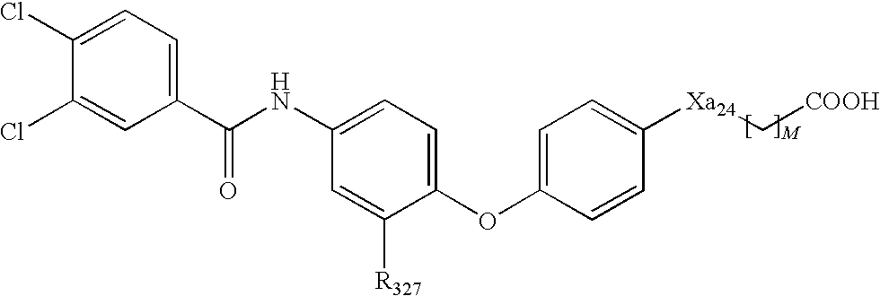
C1(NC(C2=CC=C(Cl)C(Cl)=C2)=O)=CC=C(OC2=CC=C([Xa24]C[COOH])C=C2)C([R327])=C1
